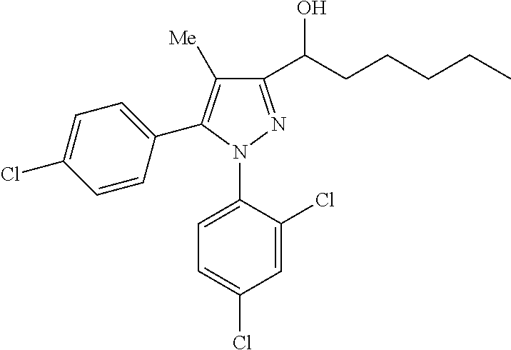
C1(C(CCCCC)O)=NN(C2=CC=C(Cl)C=C2Cl)C(C2=CC=C(Cl)C=C2)=C1[Me]
